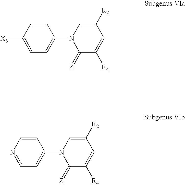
N1(C2=CC=C([X3])C=C2)C(=[Z])C([R4])=CC([R2])=C1.N1(C2=CC=NC=C2)C(=[Z])C([R4])=CC([R2])=C1
